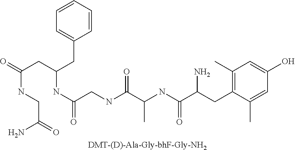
C1=CC=C(CC(CC(=O)NCC(N)=O)NC(CNC(C(NC(C(CC2=C(C)C=C(O)C=C2C)N)=O)C)=O)=O)C=C1.[DMT-(D)-Ala-Gly-bhF-Gly-NH2]
